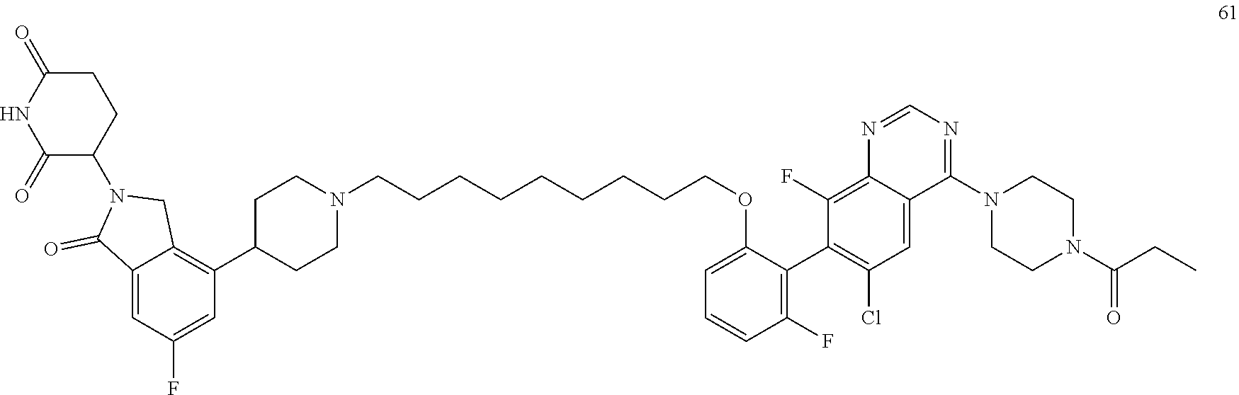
C1=C2C(=O)N(C3C(=O)NC(=O)CC3)CC2=C(C2CCN(CCCCCCCCCOC3=CC=CC(F)=C3C3=C(Cl)C=C4C(=C3F)N=CN=C4N3CCN(C(=O)CC)CC3)CC2)C=C1F
